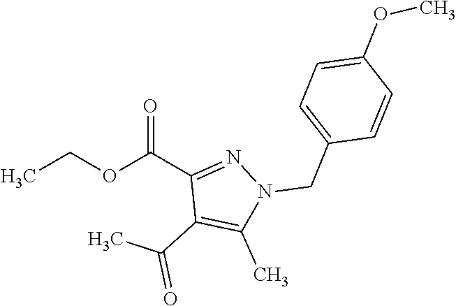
CCOC(C1=NN(CC2=CC=C(OC)C=C2)C(C)=C1C(=O)C)=O
